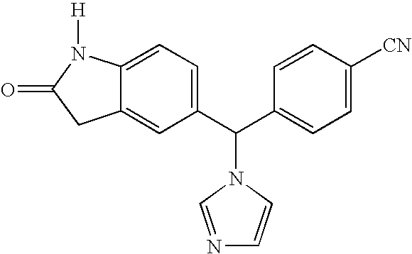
C12=CC(C(C3=CC=C([CN])C=C3)N3C=CN=C3)=CC=C1N([H])C(=O)C2
